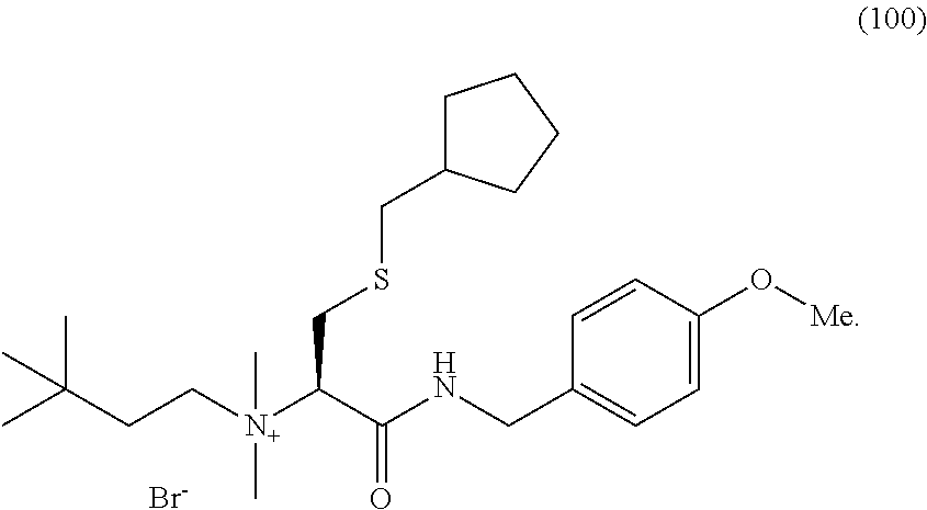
C[N+](CCC(C)(C)C)(C(C(NCC1=CC=C(O[Me])C=C1)=O)CSCC1CCCC1)C.[Br-]
